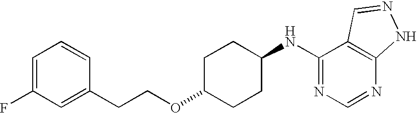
C1=C(F)C=C(CCOC2CCC(NC3=NC=NC4=C3C=NN4)CC2)C=C1
